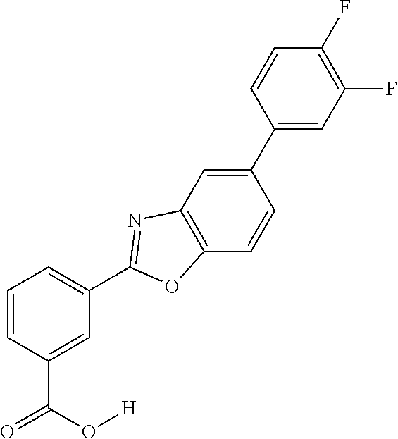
C1=C(C(O[H])=O)C=CC=C1C1=NC2=C(C=CC(C3=CC(F)=C(F)C=C3)=C2)O1
